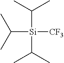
C([Si](C(C)C)(C(C)C)[CF3])(C)C
